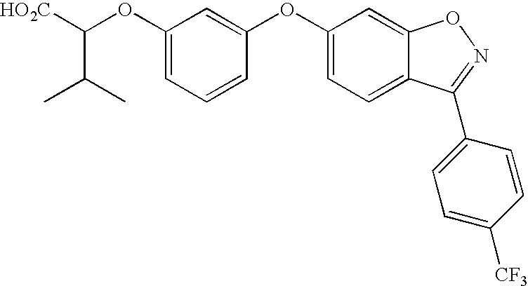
C(OC1=CC=CC(OC2=CC=C3C(=C2)ON=C3C2=CC=C([CF3])C=C2)=C1)([HO2C])C(C)C
